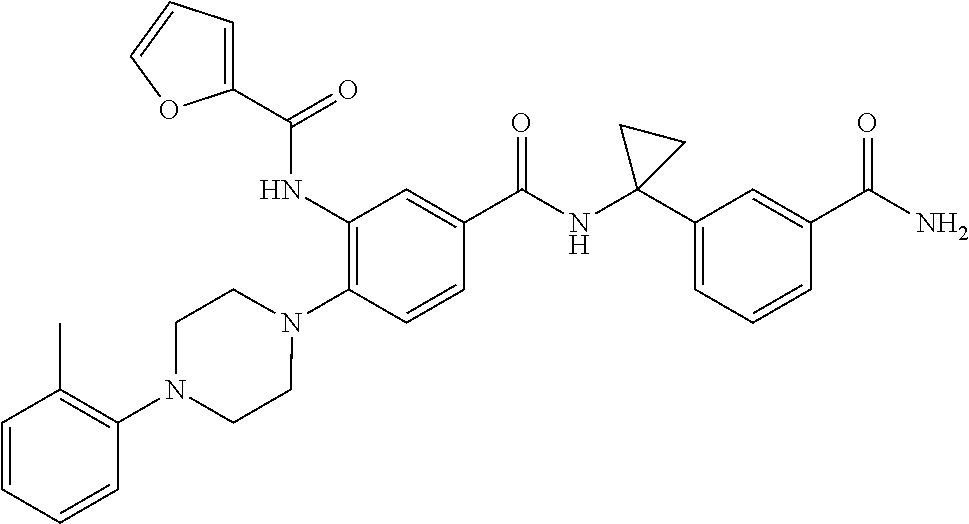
C1(NC(=O)C2=CC=CO2)=C(N2CCN(C3=C(C)C=CC=C3)CC2)C=CC(C(NC2(C3=CC=CC(C(N)=O)=C3)CC2)=O)=C1
